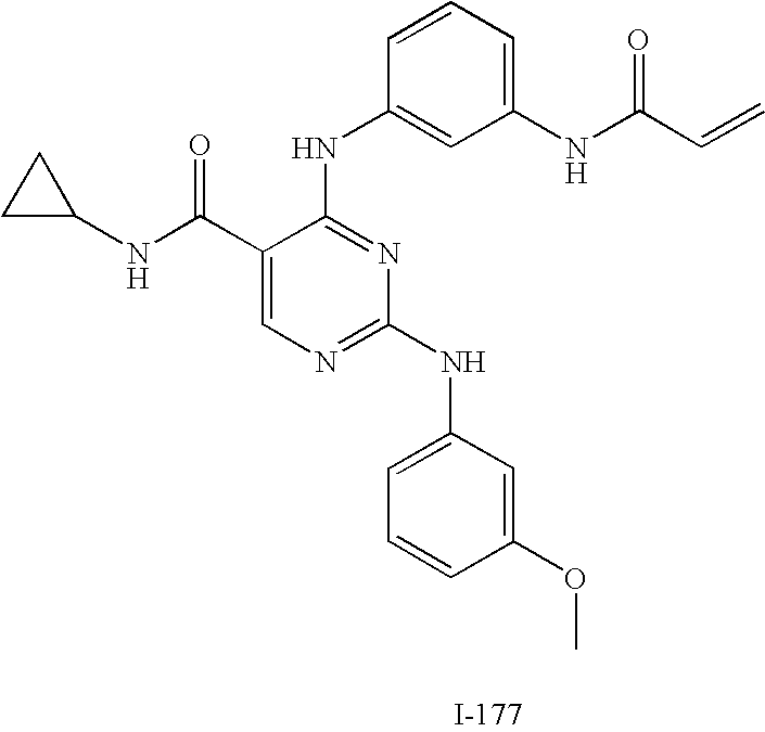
C1(C(NC2CC2)=O)=CN=C(NC2=CC=CC(OC)=C2)N=C1NC1=CC(NC(C=C)=O)=CC=C1
